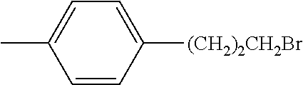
C1=C(C)C=CC([(CH2)2CH2Br])=C1
